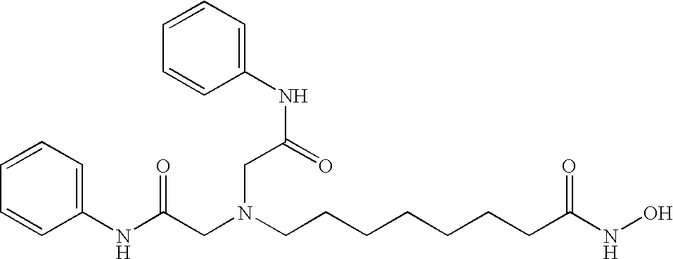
C1=CC=C(NC(CN(CCCCCCCC(NO)=O)CC(NC2=CC=CC=C2)=O)=O)C=C1
